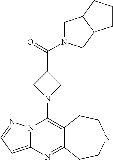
N12C(=CC=N1)N=C1C(=C2N2CC(C(=O)N3CC4C(C3)CCC4)C2)CCNCC1
